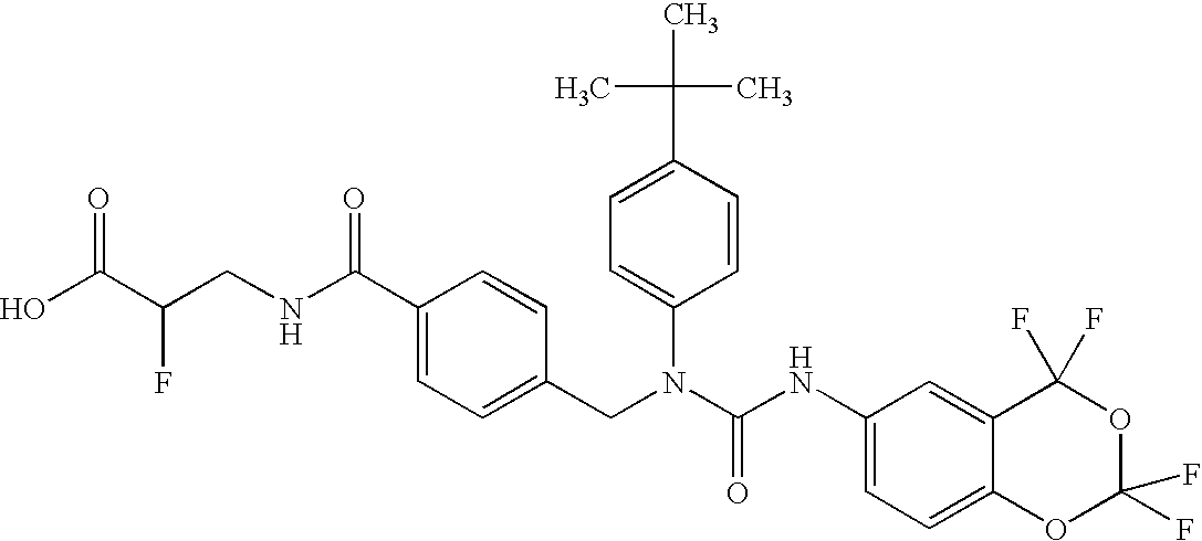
OC(C(CNC(C1=CC=C(CN(C(NC2=CC=C3C(=C2)C(F)(F)OC(F)(F)O3)=O)C2=CC=C(C(C)(C)C)C=C2)C=C1)=O)F)=O
